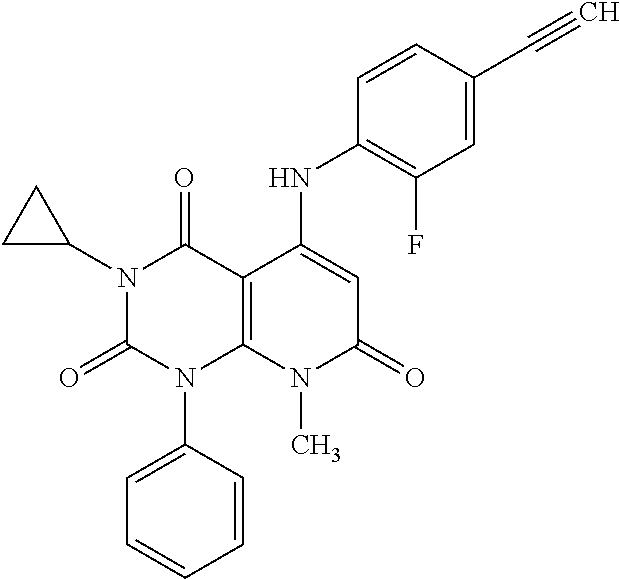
C1(NC2=CC(=O)N(C)C3=C2C(=O)N(C2CC2)C(=O)N3C2=CC=CC=C2)=C(F)C=C(C#C)C=C1
